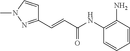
C1=CC=CC(NC(C=CC2=NN(C)C=C2)=O)=C1N
